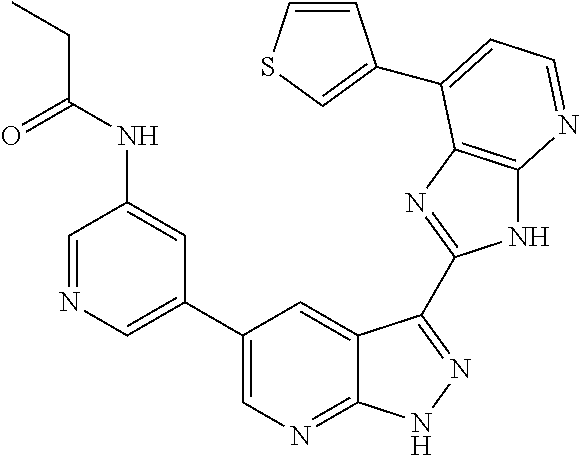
C1=NC=C(C2=CN=C3C(=C2)C(C2=NC4=C(N2)N=CC=C4C2=CSC=C2)=NN3)C=C1NC(CC)=O
